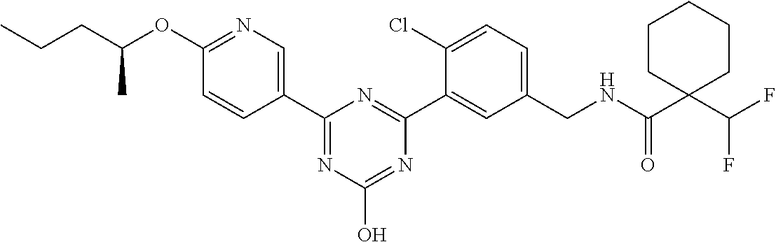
C1(C2=NC(O)=NC(C3=CC(CNC(C4(C(F)F)CCCCC4)=O)=CC=C3Cl)=N2)=CN=C(OC(CCC)C)C=C1
